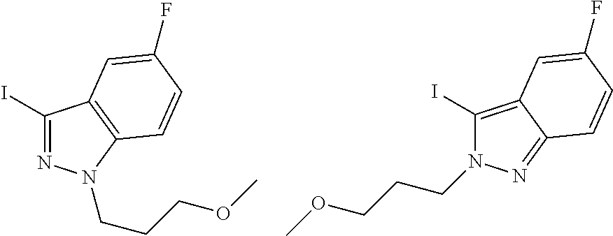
IC1=NN(CCCOC)C2=C1C=C(F)C=C2.IC1=C2C(=NN1CCCOC)C=CC(F)=C2
